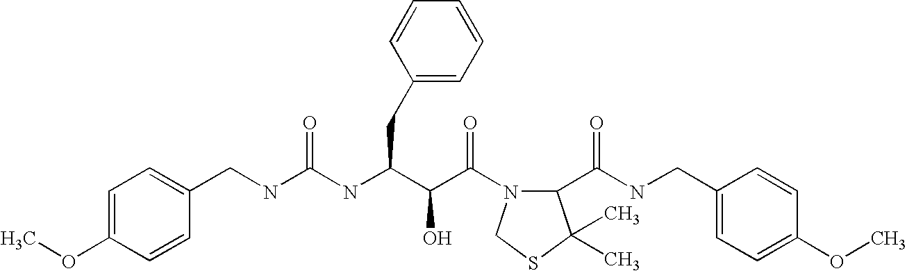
N(C(C(C(=O)N1C(C(NCC2=CC=C(OC)C=C2)=O)C(C)(C)SC1)O)CC1=CC=CC=C1)C(NCC1=CC=C(OC)C=C1)=O
